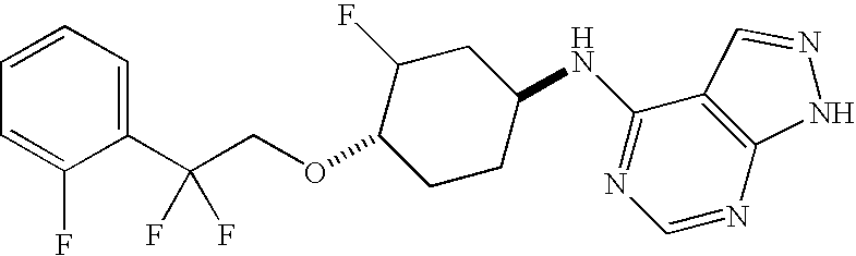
C1=CC=C(C(COC2CCC(NC3=NC=NC4=C3C=NN4)CC2F)(F)F)C(F)=C1
